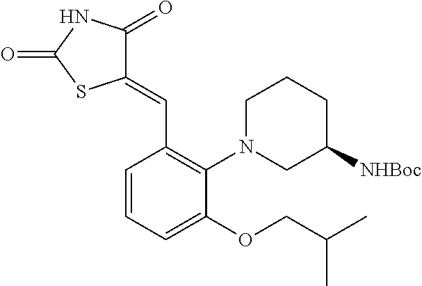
C1(=CC2=C(N3CCCC([NHBoc])C3)C(OCC(C)C)=CC=C2)C(=O)NC(=O)S1
